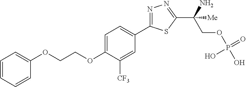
O(CCOC1=CC=C(C2=NN=C(C(COP(O)(=O)O)(N)[Me])S2)C=C1[CF3])C1=CC=CC=C1
